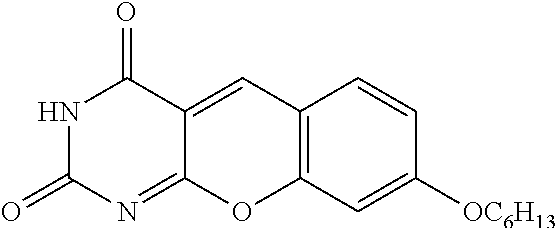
N1C(=O)N=C2C(=CC3=C(O2)C=C([OC6H13])C=C3)C1=O
